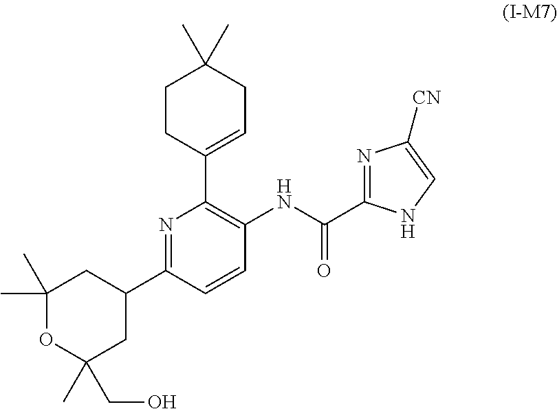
C1(C)(C)OC(C)(CO)CC(C2=NC(C3=CCC(C)(C)CC3)=C(NC(=O)C3=NC([CN])=CN3)C=C2)C1
